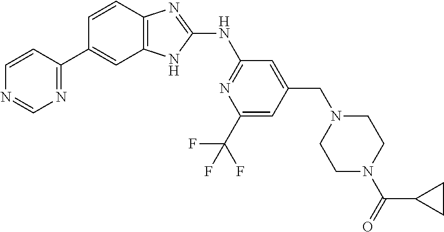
C1=CC2=C(C=C1C1=NC=NC=C1)NC(NC1=NC(C(F)(F)F)=CC(CN3CCN(C(=O)C4CC4)CC3)=C1)=N2
